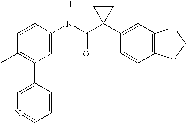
C1(N(C(C2(C3=CC4=C(C=C3)OCO4)CC2)=O)[H])=CC(C2=CN=CC=C2)=C(C)C=C1
